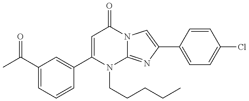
C1=C(C(C)=O)C=C(C2=CC(=O)N3C(=NC(C4=CC=C(Cl)C=C4)=C3)N2CCCCC)C=C1
